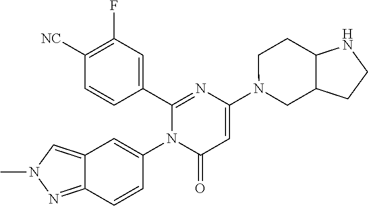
C1(C2=CC(F)=C([CN])C=C2)=NC(N2CC3C(CC2)NCC3)=CC(=O)N1C1=CC2=CN(C)N=C2C=C1
